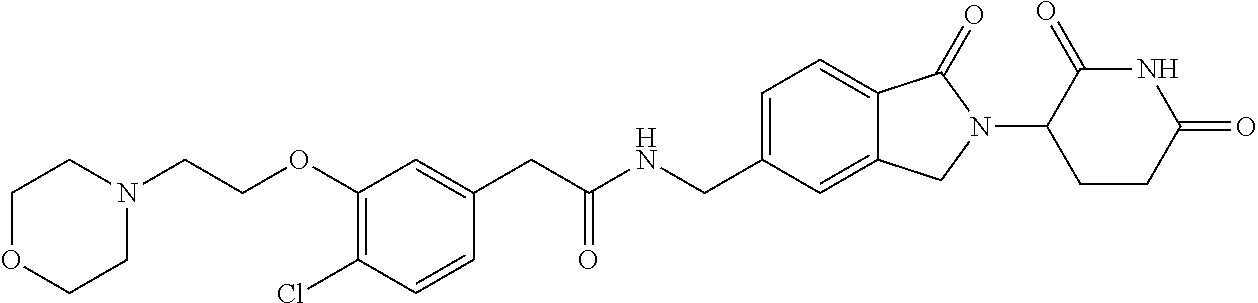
C1OCCN(CCOC2=C(Cl)C=CC(CC(NCC3=CC=C4C(=C3)CN(C3CCC(=O)NC3=O)C4=O)=O)=C2)C1
